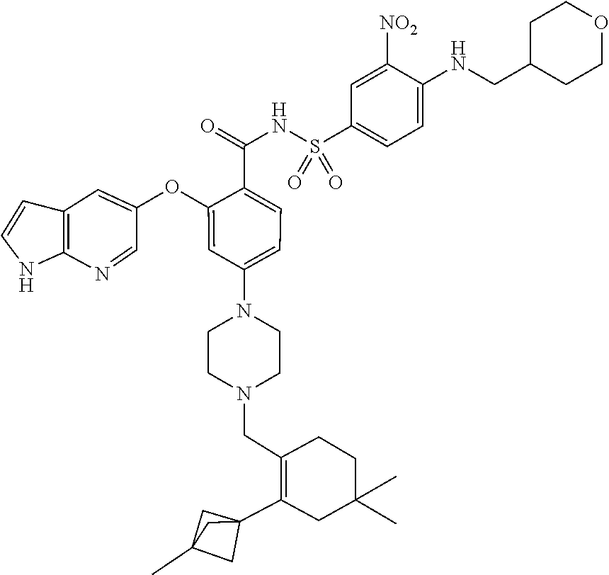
C12=C(N=CC(OC3=CC(N4CCN(CC5=C(C67CC(C)(C6)C7)CC(C)(C)CC5)CC4)=CC=C3C(=O)NS(C3=CC=C(NCC4CCOCC4)C([NO2])=C3)(=O)=O)=C1)NC=C2
